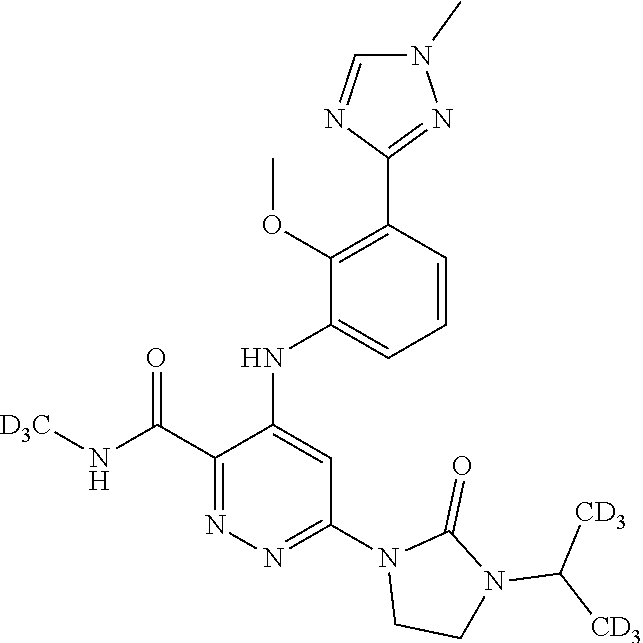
C1(C(N[D3C])=O)=NN=C(N2CCN(C([CD3])[CD3])C2=O)C=C1NC1=CC=CC(C2=NN(C)C=N2)=C1OC
